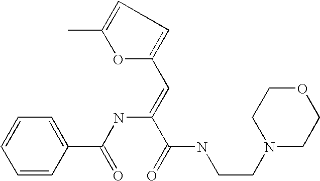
C1=CC(C(NC(=CC2=CC=C(C)O2)C(=O)NCCN2CCOCC2)=O)=CC=C1
